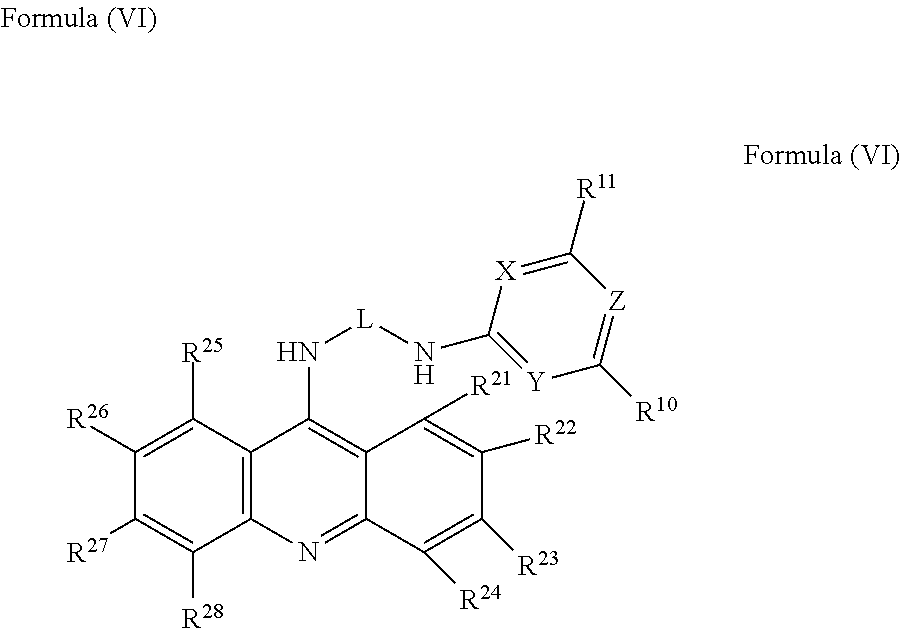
C1([R11])=[X]C(N[L]NC2=C3C([R21])=C([R22])C([R23])=C([R24])C3=NC3=C2C([R25])=C([R26])C([R27])=C3[R28])=[Y]C([R10])=[Z]1
